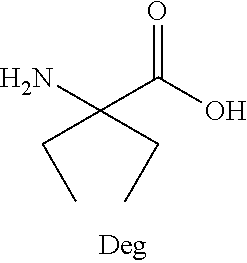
NC(C(O)=O)(CC)CC
